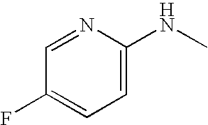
N1=CC(F)=CC=C1NC
